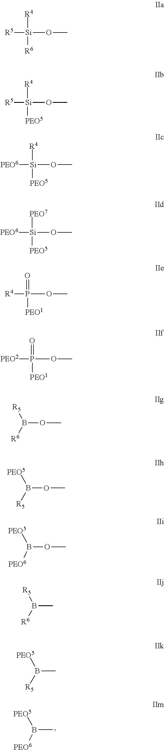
B(C)([PEO6])[PEO5].[R5][Si]([R4])(OC)[R6].[R5][Si]([R4])(OC)[PEO5].[PEO6][Si]([R4])(OC)[PEO5].[PEO6][Si]([PEO7])(OC)[PEO5].[R4]P(=O)(OC)[PEO1].[PEO2]P(=O)(OC)[PEO1].B(OC)([R5])[R6].B(OC)([R5])[PEO5].B(OC)([PEO6])[PEO5].B(C)([R5])[R6].B(C)([R5])[PEO5]
